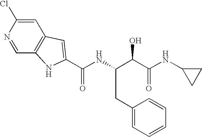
C1=C(Cl)N=CC2=C1C=C(C(NC(C(C(NC1CC1)=O)O)CC1=CC=CC=C1)=O)N2
